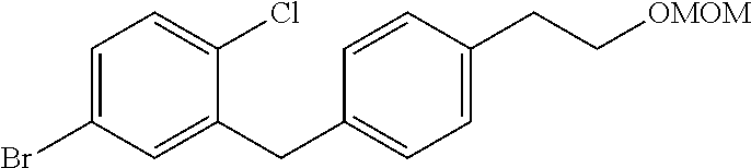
C1=C(Br)C=C(CC2=CC=C(CC[OMOM])C=C2)C(Cl)=C1
